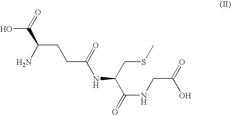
OC(=O)C(N)CCC(=O)NC(C(NCC(=O)O)=O)CSC
